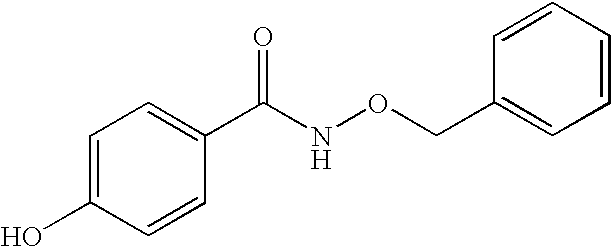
C1=C(O)C=CC(C(NOCC2=CC=CC=C2)=O)=C1
